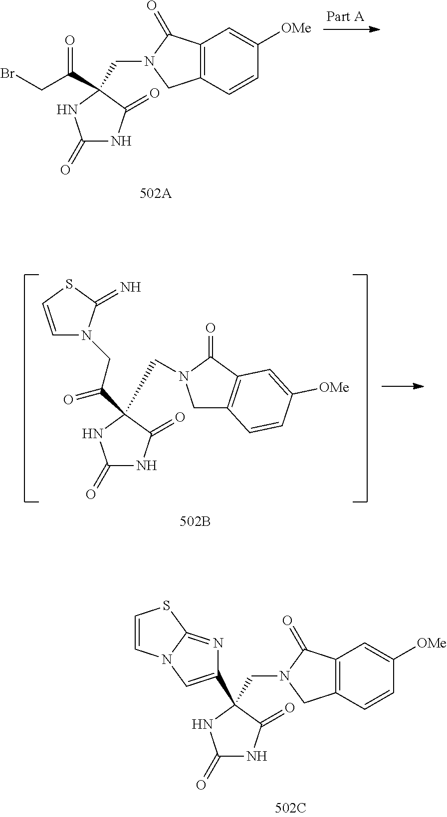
C1(=O)NC(=O)C(CN2CC3=C(C2=O)C=C([OMe])C=C3)(C(CBr)=O)N1.C1(=O)NC(=O)C(CN2CC3=C(C2=O)C=C([OMe])C=C3)(C(=O)CN2C=CSC2=N)N1.C1(=O)NC(=O)C(CN2CC3=C(C2=O)C=C([OMe])C=C3)(C2=CN3C(=N2)SC=C3)N1
